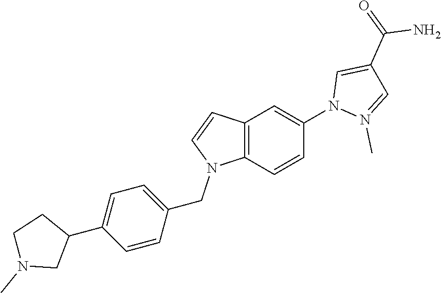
C12=C(C=CC(N3N(C)=CC(C(=O)N)=C3)=C1)N(CC1=CC=C(C3CCN(C)C3)C=C1)C=C2
